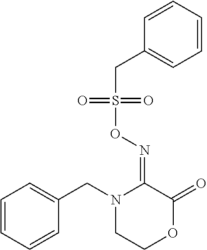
C1=CC=CC(CN2CCOC(=O)C2=NOS(CC2=CC=CC=C2)(=O)=O)=C1
